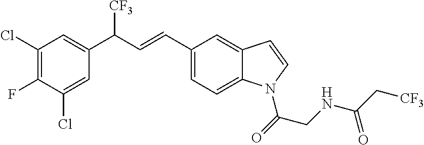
C1(C=CC(C2=CC(Cl)=C(F)C(Cl)=C2)[CF3])=CC=C2C(=C1)C=CN2C(=O)CNC(C[CF3])=O
